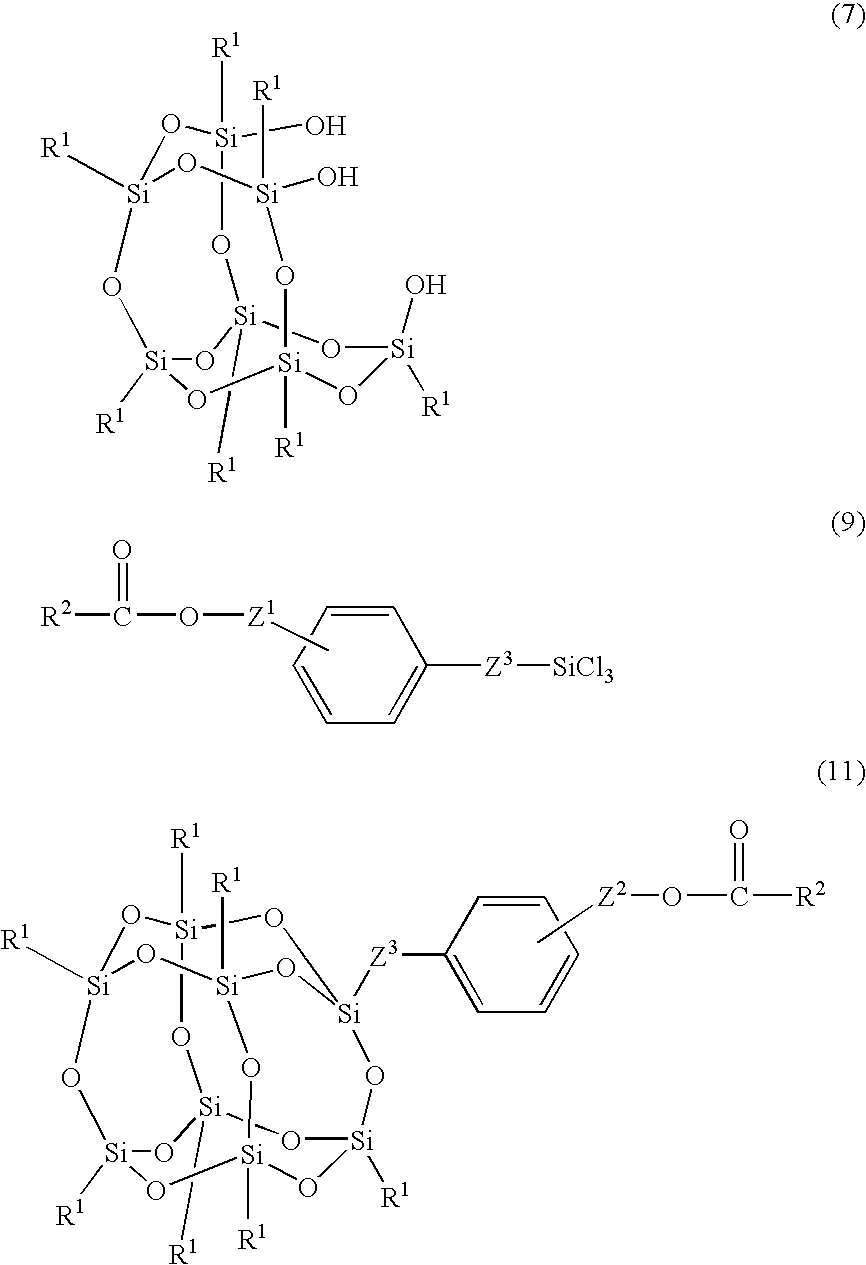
[R2]C(=O)O[Z1]C.C1=CC=CC([Z3][SiCl3])=C1.O1[Si]2([R1])O[Si]3([R1])O[Si]4([Z3]C5=CC=CC=C5)CO[Si]1([R1])O[Si]1([R1])O[Si]([R1])(O2)O[Si]([R1])(O[Si]([R1])(O1)O4)O3.C[Z2]OC(=O)[R2].O1[Si]2([R1])O[Si](O)([R1])O[Si]3([R1])O[Si]([R1])(O2)O[Si]([R1])(O[Si]([R1])(O)O3)O[Si]1(O)[R1]
